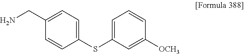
C1(SC2=CC=CC([OCH3])=C2)=CC=C(CN)C=C1
